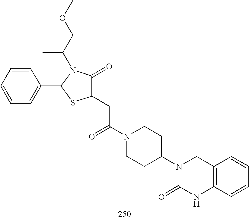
C1(CC(N2CCC(N3C(=O)NC4=C(C3)C=CC=C4)CC2)=O)C(=O)N(C(COC)C)C(C2=CC=CC=C2)S1
